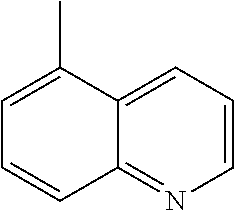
C1=CN=C2C(=C1)C(C)=CC=C2
